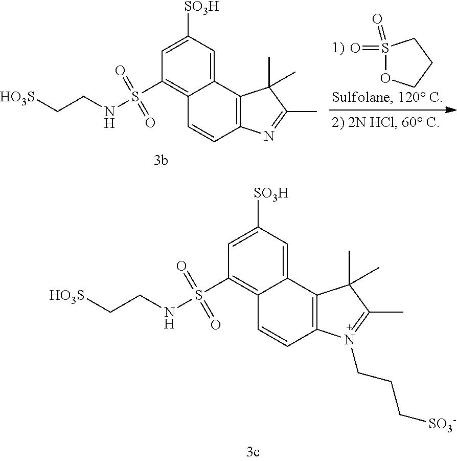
S1(=O)(=O)OCCC1.C1=C([SO3H])C=C2C(=C1S(=O)(=O)NCC[HO3S])C=CC1=C2C(C)(C)C(C)=N1.C1=C([SO3H])C=C2C(=C1S(=O)(=O)NCC[HO3S])C=CC1=C2C(C)(C)C(C)=N1CCC[SO3-]
